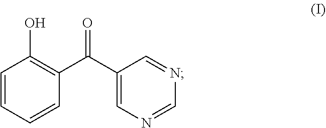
C1=CC=CC(C(C2=CN=CN=C2)=O)=C1O
